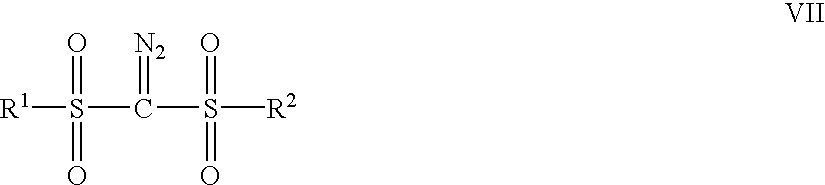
S(C(S([R2])(=O)=O)=[N2])([R1])(=O)=O
